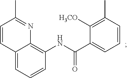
C12=CC=CC(NC(C3=CC=CC(C)=C3[H3CO])=O)=C1N=C(C)C=C2
